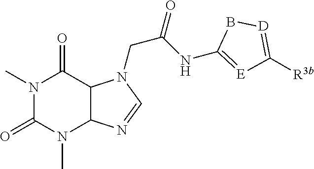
N1(C)C(=O)N(C)C2C(C1=O)N(CC(NC1=[E]C([R3b])=[D]B1)=O)C=N2
